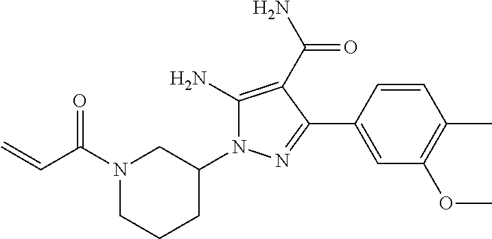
N1(C(C=C)=O)CCCC(N2C(N)=C(C(=O)N)C(C3=CC(OC)=C(C)C=C3)=N2)C1
